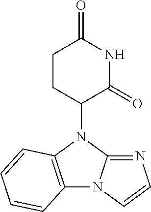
N1(C2CCC(=O)NC2=O)C2=NC=CN2C2=C1C=CC=C2
